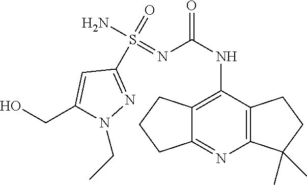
C1(S(=O)(N)=NC(NC2=C3C(=NC4=C2CCC4(C)C)CCC3)=O)=NN(CC)C(CO)=C1
